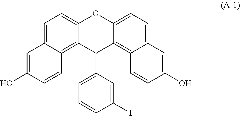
C1(C2=CC=CC(I)=C2)C2=C3C=CC(O)=CC3=CC=C2OC2=CC=C3C=C(O)C=CC3=C12
